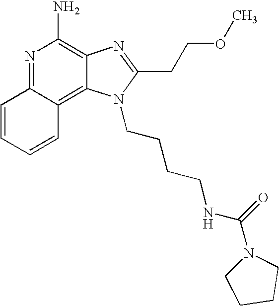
N1=C2C(=C3C(=C1N)N=C(CCOC)N3CCCCNC(N1CCCC1)=O)C=CC=C2
